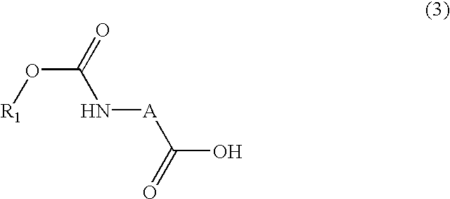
C(O)(=O)[A]NC(=O)O[R1]
